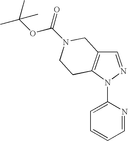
C1=NN(C2=CC=CC=N2)C2=C1CN(C(=O)OC(C)(C)C)CC2
